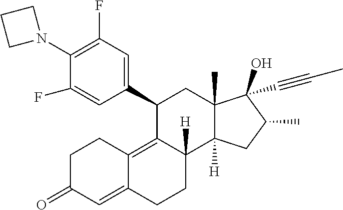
C1(N2CCC2)=C(F)C=C(C2C3=C4C(=CC(=O)CC4)CCC3([H])C3([H])C(C)(C2)C(O)(C#CC)C(C)C3)C=C1F
